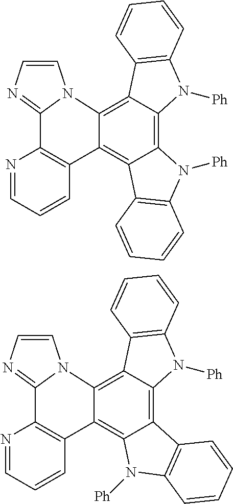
C12=C3C(=C4C(=C1C1=C(N2[Ph])C=CC=C1)C1=C(N=CC=C1)C1=NC=CN41)C1=C(N3[Ph])C=CC=C1.C12=C3C(=C4C(=C1N([Ph])C1=C2C=CC=C1)C1=C(N=CC=C1)C1=NC=CN41)C1=C(N3[Ph])C=CC=C1
